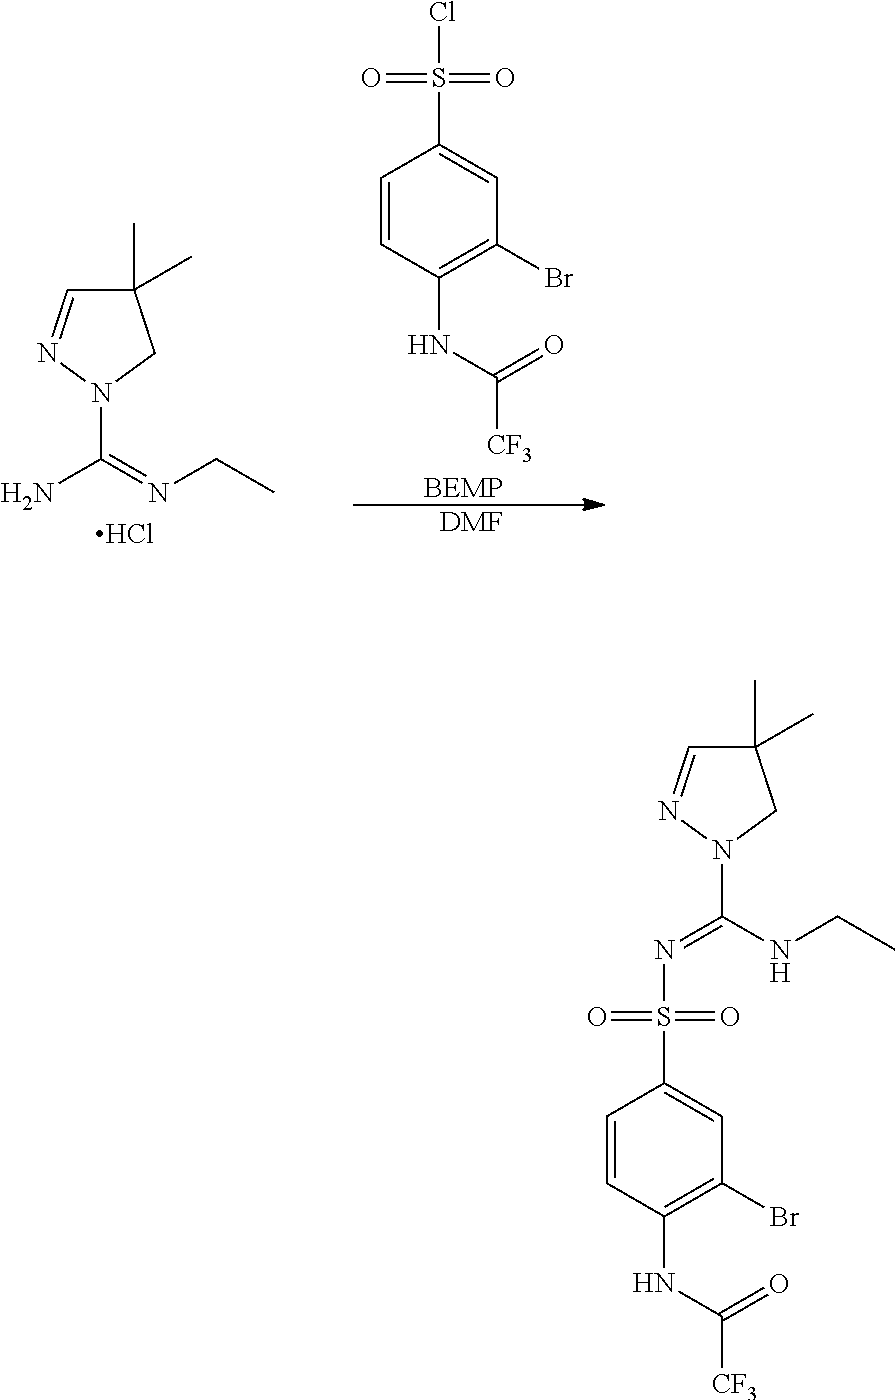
[DMF].NC(=NCC)N1CC(C)(C)C=N1.C1=CC(NC(=O)[CF3])=C(Br)C=C1S(Cl)(=O)=O.[BEMP].Cl.C1=CC(NC([CF3])=O)=C(Br)C=C1S(N=C(NCC)N1CC(C)(C)C=N1)(=O)=O
